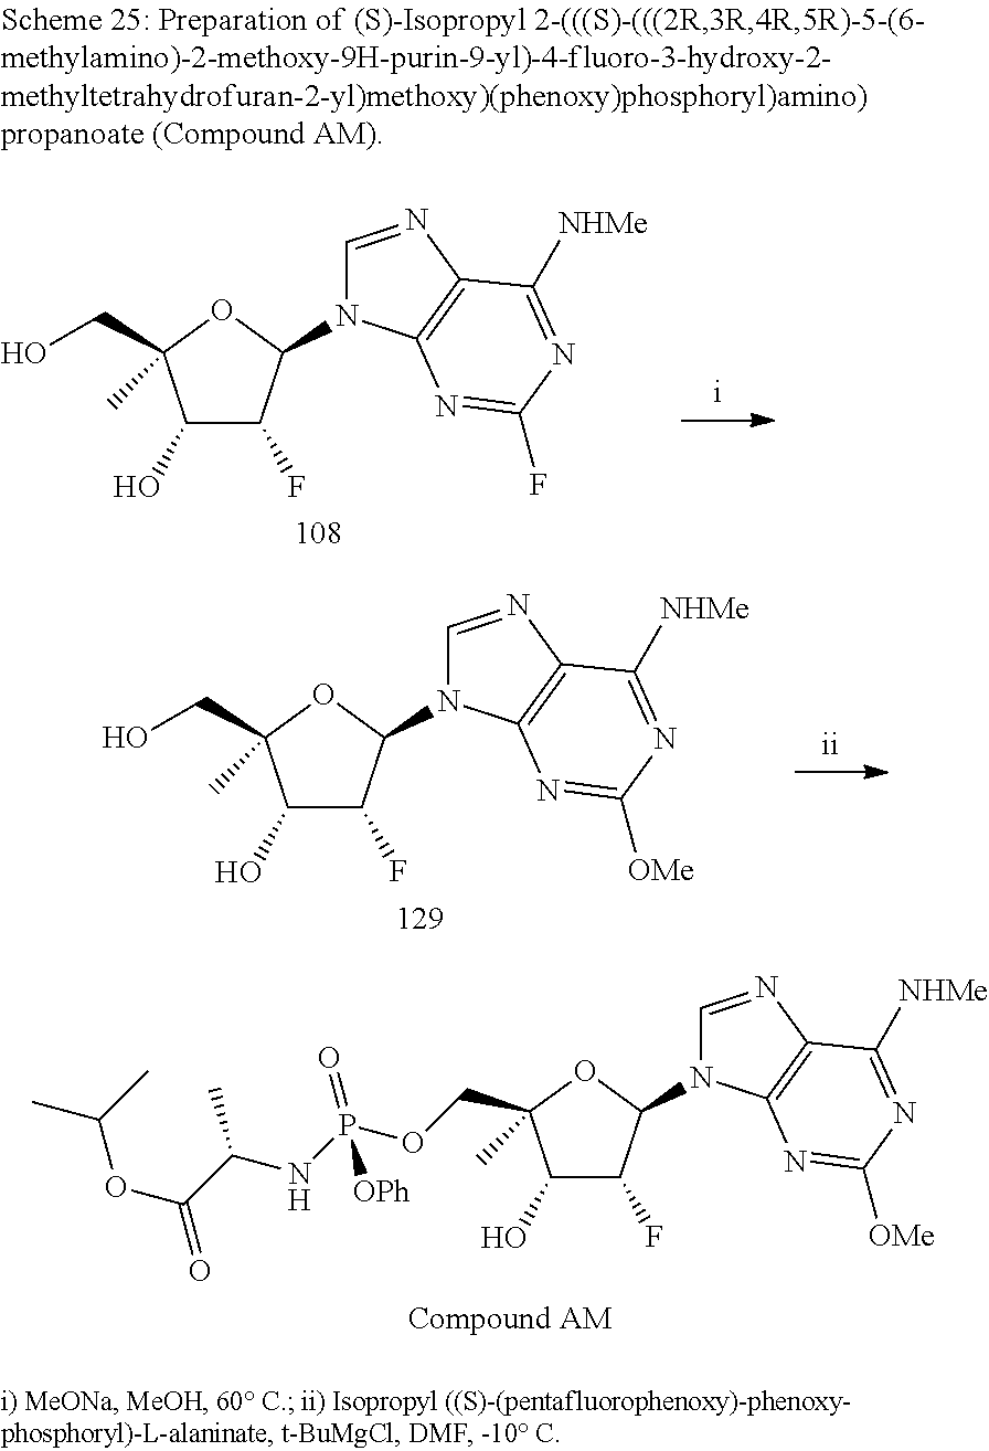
C1(O)C(F)C(N2C=NC3=C2N=C(F)N=C3[NHMe])OC1(CO)C.C1(O)C(F)C(N2C=NC3=C2N=C([OMe])N=C3[NHMe])OC1(CO)C.C1(O)C(F)C(N2C=NC3=C2N=C([OMe])N=C3[NHMe])OC1(COP(NC(C(=O)OC(C)C)C)(=O)[OPh])C
